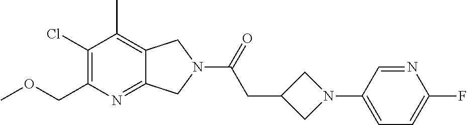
C1(Cl)=C(COC)N=C2C(=C1C)CN(C(=O)CC1CN(C3=CC=C(F)N=C3)C1)C2
